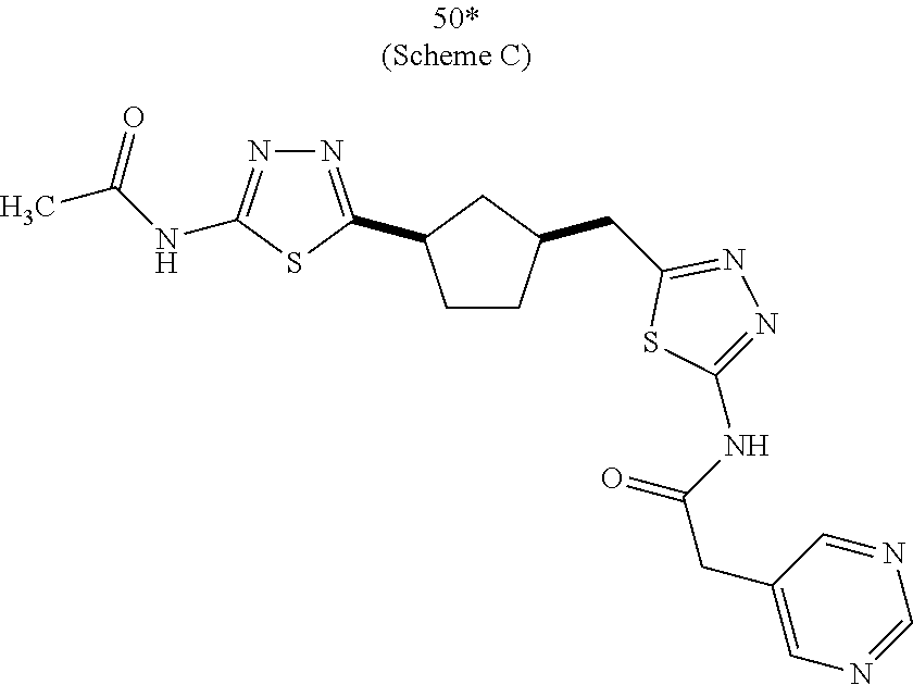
C1CC(CC2=NN=C(NC(CC3=CN=CN=C3)=O)S2)CC1C1=NN=C(NC(=O)C)S1
